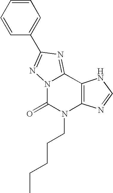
N12C(=O)N(CCCCC)C3=C(C1=NC(C1=CC=CC=C1)=N2)NC=N3
